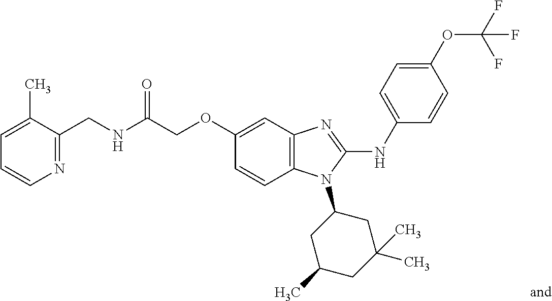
C1(C)=CC=CN=C1CNC(COC1=CC2=C(C=C1)N(C1CC(C)CC(C)(C)C1)C(NC1=CC=C(OC(F)(F)F)C=C1)=N2)=O
